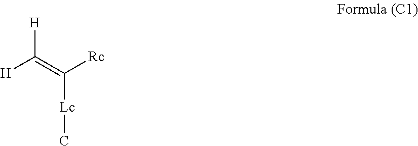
[H]C(=C([Rc])[Lc]C)[H]
